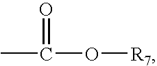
CC(=O)O[R7]
